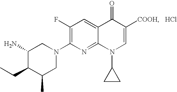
C1(C)CN(C2=C(F)C=C3C(=N2)N(C2CC2)C=C([COOH])C3=O)CC(N)C1CC.Cl
